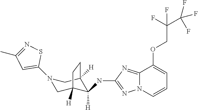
N1(C2=CC(C)=NS2)CC2([H])C([H])(NC3=NN4C(=N3)C(OCC(C(F)(F)F)(F)F)=CC=C4)C([H])(C1)CC2
